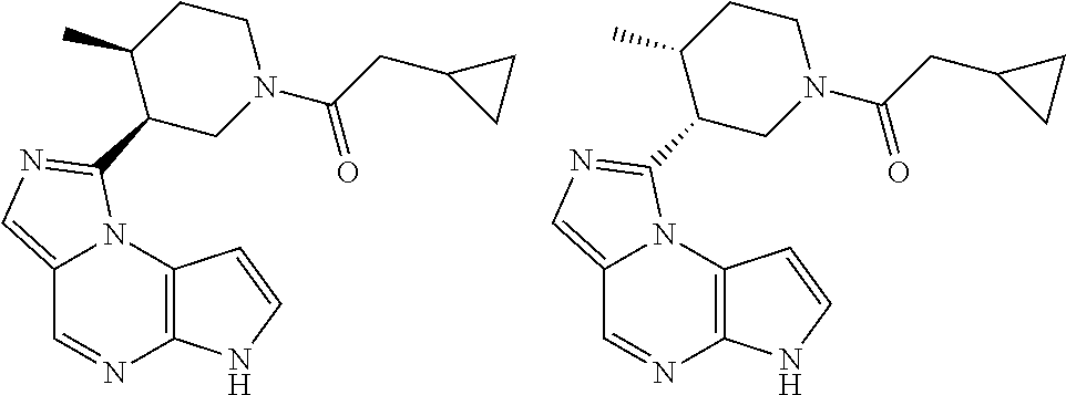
C12=CN=C(C3CN(C(CC4CC4)=O)CCC3C)N1C1=C(N=C2)NC=C1.C12=CN=C(C3CN(C(CC4CC4)=O)CCC3C)N1C1=C(N=C2)NC=C1
